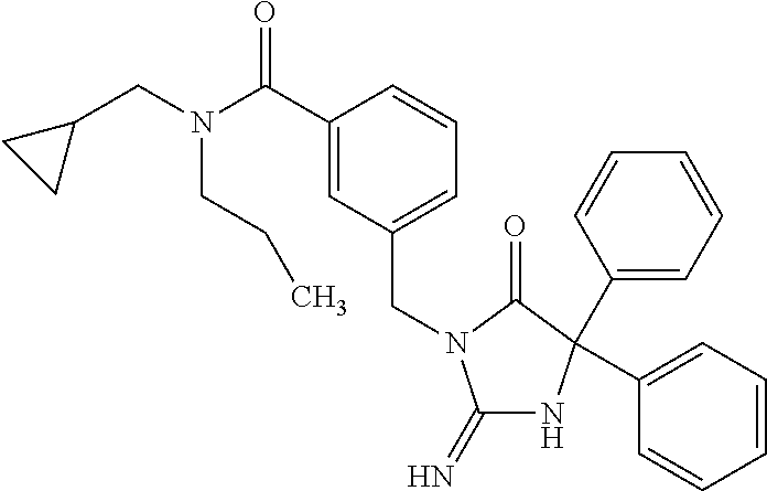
C1(=N)NC(C2=CC=CC=C2)(C2=CC=CC=C2)C(=O)N1CC1=CC=CC(C(N(CC2CC2)CCC)=O)=C1
